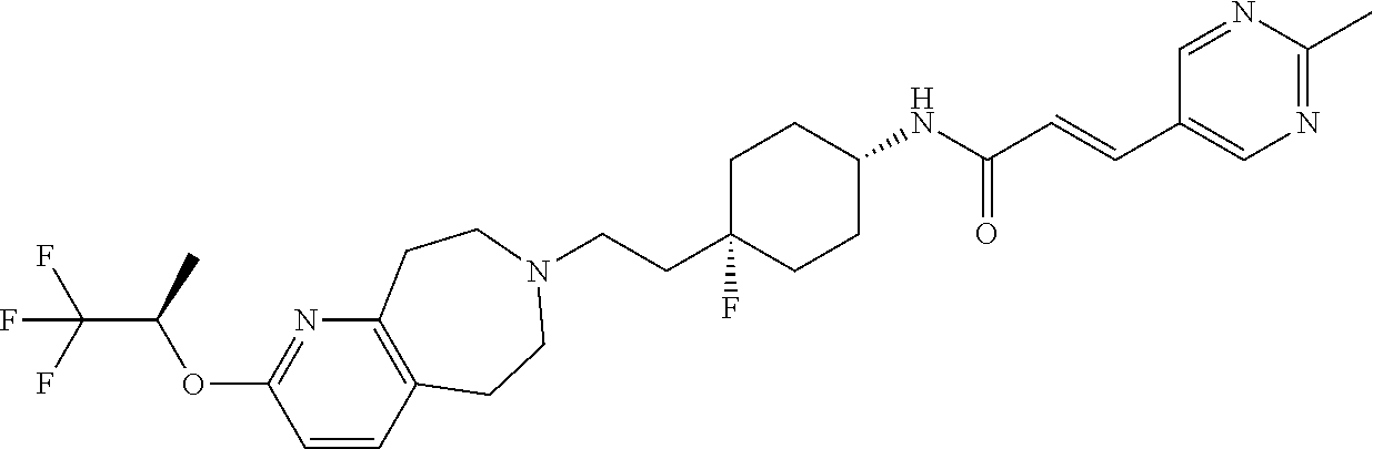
C1=CC2=C(N=C1OC(C(F)(F)F)C)CCN(CCC1(F)CCC(NC(C=CC3=CN=C(C)N=C3)=O)CC1)CC2
